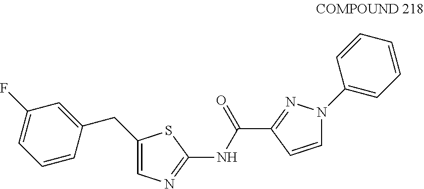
C1(CC2=CC(F)=CC=C2)=CN=C(NC(C2=NN(C3=CC=CC=C3)C=C2)=O)S1
